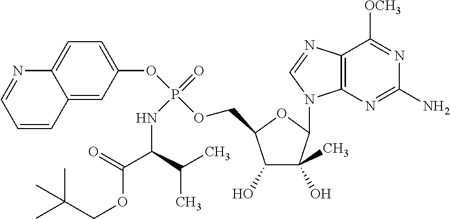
C1(O)C(C)(O)C(N2C3=C(N=C2)C([OCH3])=NC(N)=N3)OC1COP(OC1=CC=C2C(=C1)C=CC=N2)(=O)NC(C(OCC(C)(C)C)=O)C(C)C
